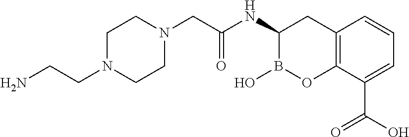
C1N(CCN)CCN(CC(NC2B(O)OC3=C(C2)C=CC=C3C(O)=O)=O)C1
